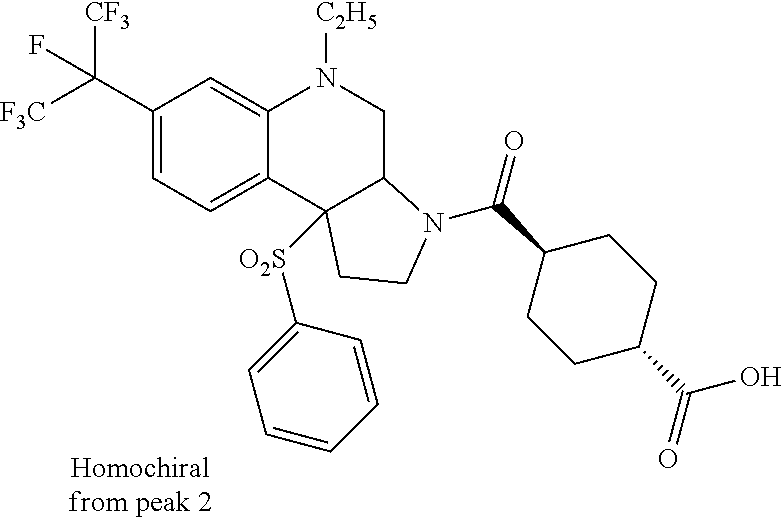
C1(C([F3C])([CF3])F)=CC=C2C(=C1)N([C2H5])CC1C2([O2S]C2=CC=CC=C2)CCN1C(=O)C1CCC(C(=O)O)CC1
